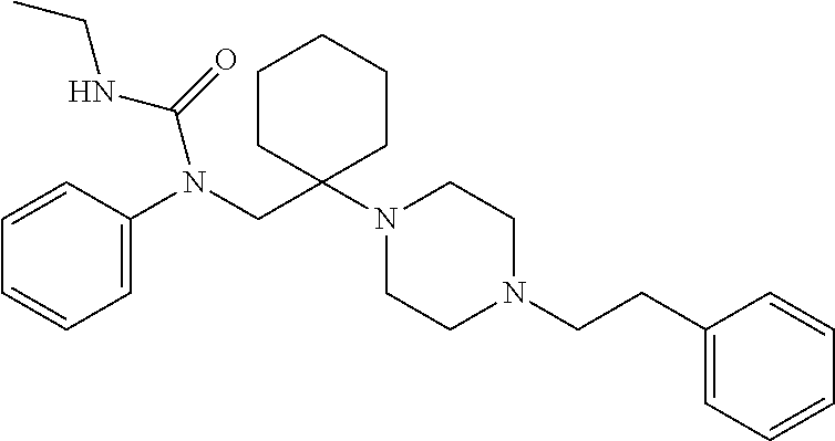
C1=CC(N(CC2(N3CCN(CCC4=CC=CC=C4)CC3)CCCCC2)C(NCC)=O)=CC=C1
